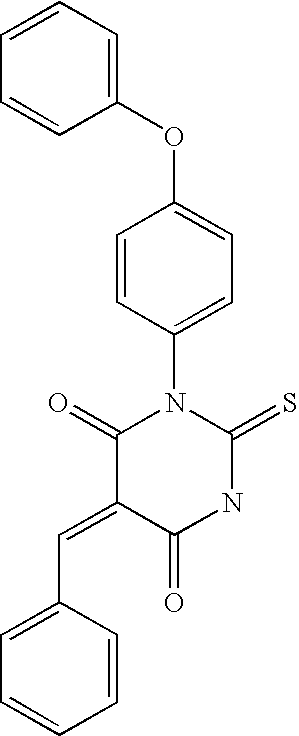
C1(C=C2C(=O)N(C3=CC=C(OC4=CC=CC=C4)C=C3)C(=S)NC2=O)=CC=CC=C1
